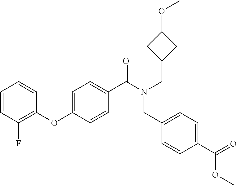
C1(OC2=CC=C(C(N(CC3CC(OC)C3)CC3=CC=C(C(=O)OC)C=C3)=O)C=C2)=C(F)C=CC=C1
